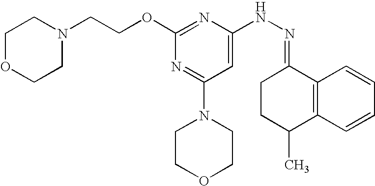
N(NC1=CC(N2CCOCC2)=NC(OCCN2CCOCC2)=N1)=C1CCC(C)C2=C1C=CC=C2
